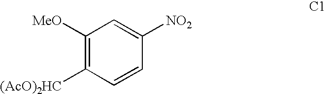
C1([MeO])=C([(AcO)2HC])C=CC([NO2])=C1
